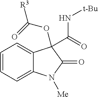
[R3]C(=O)OC1(C(=O)N[t-Bu])C2=CC=CC=C2N([Me])C1=O
